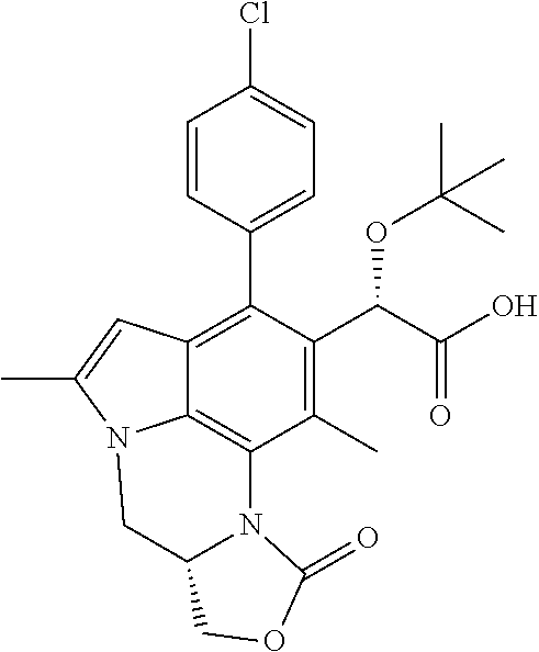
C1=CC(C2=C3C4=C(C(C)=C2C(C(=O)O)OC(C)(C)C)N2C(CN4C(C)=C3)COC2=O)=CC=C1Cl
